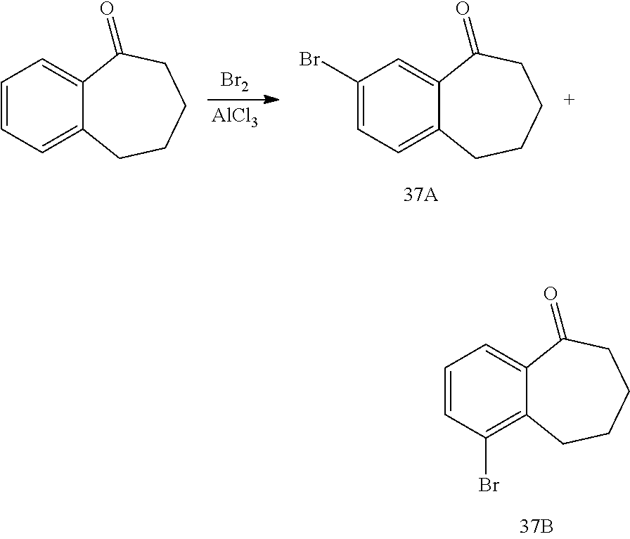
C1=CC(Br)=C2C(=C1)C(=O)CCCC2.C1(Br)=CC=C2C(=C1)C(=O)CCCC2.[Br2].[AlCl3].C1=CC=C2C(=C1)C(=O)CCCC2
